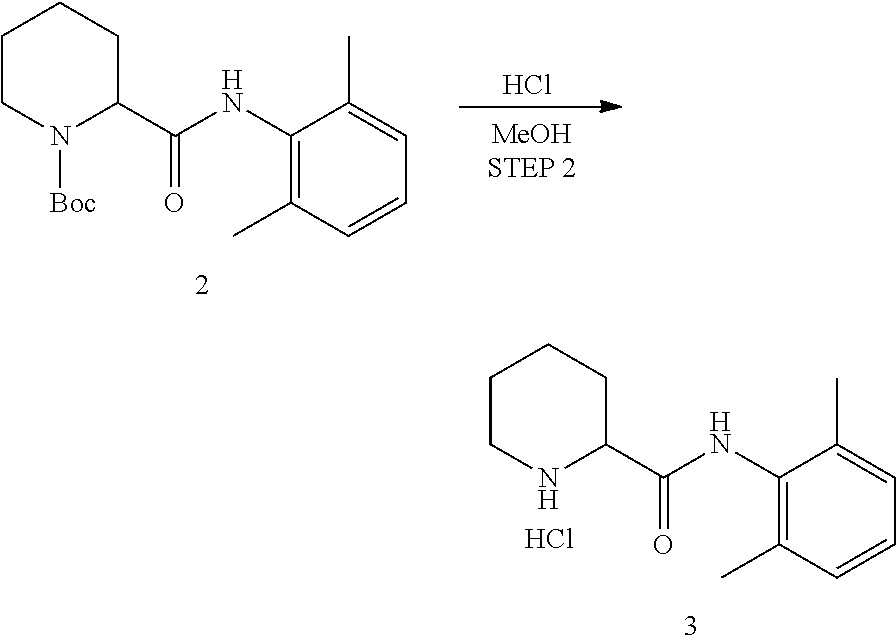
C1CN([Boc])C(C(NC2=C(C)C=CC=C2C)=O)CC1.Cl.C1CNC(C(NC2=C(C)C=CC=C2C)=O)CC1.Cl
